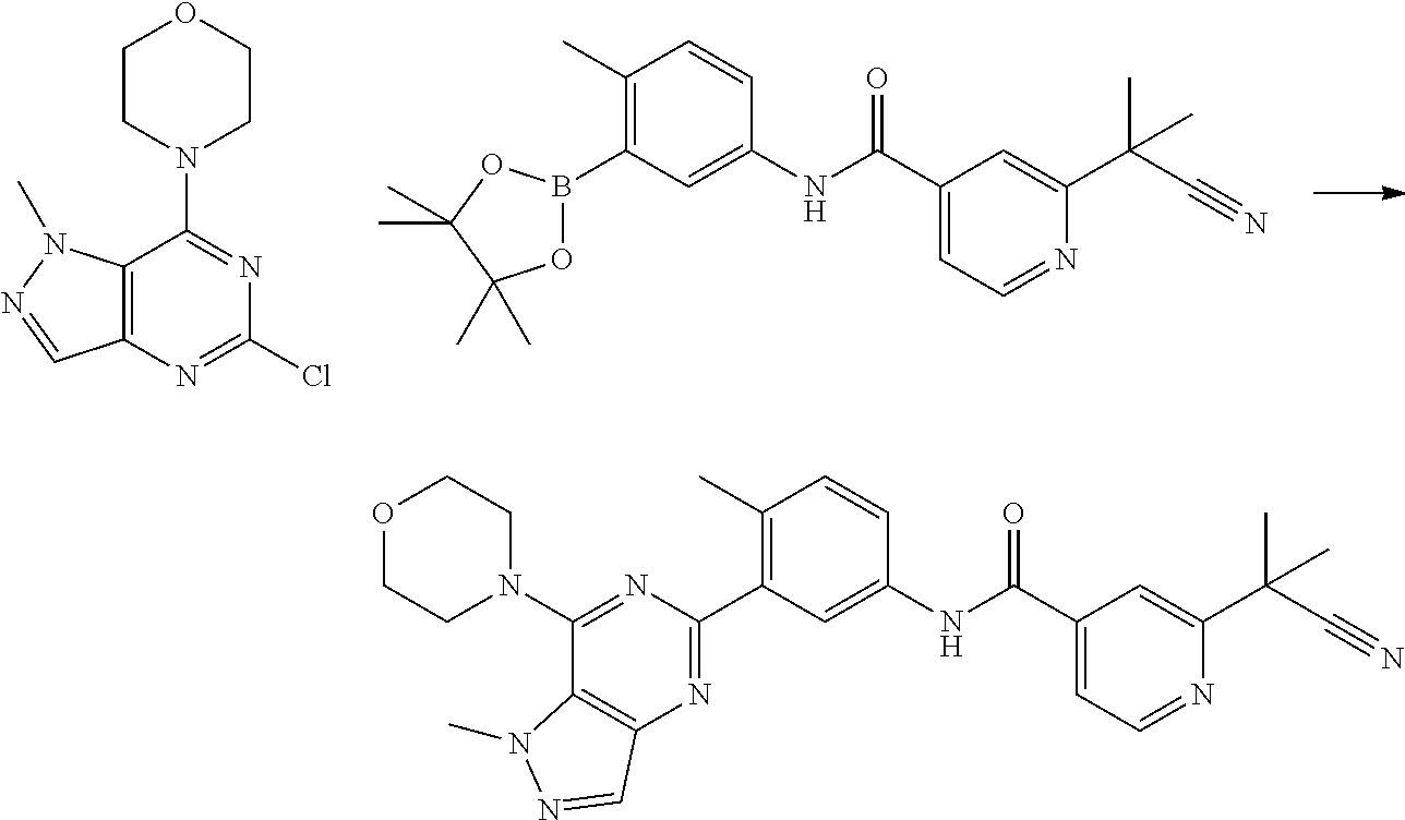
C12=C(N=C(Cl)N=C1N1CCOCC1)C=NN2C.C1(C)=C(B2OC(C)(C)C(C)(C)O2)C=C(NC(=O)C2=CC=NC(C(C#N)(C)C)=C2)C=C1.C1(C2=NC3=C(C(N4CCOCC4)=N2)N(C)N=C3)=C(C)C=CC(NC(=O)C2=CC=NC(C(C#N)(C)C)=C2)=C1
